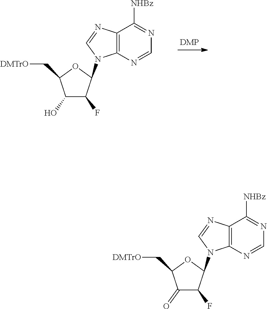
C12=C(N=CN=C1[NHBz])N(C1C(F)C(=O)C(C[DMTrO])O1)C=N2.C12=C(N=CN=C1[NHBz])N(C1C(F)C(O)C(C[DMTrO])O1)C=N2
